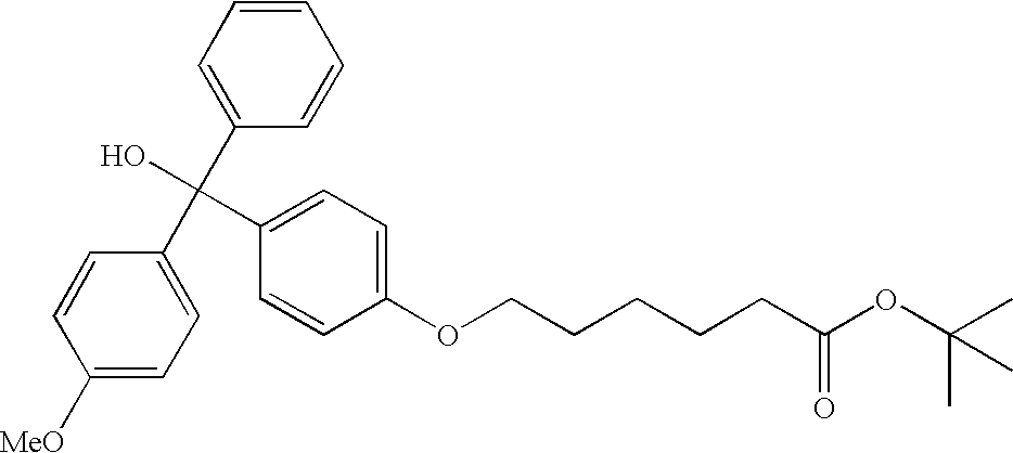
C1([MeO])=CC=C(C(C2=CC=CC=C2)(O)C2=CC=C(OCCCCCC(OC(C)(C)C)=O)C=C2)C=C1
